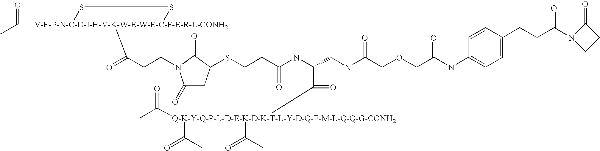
CC([V-E-P-N-C-D-I-H-V-K-W-E-W-E-C-F-E-R-L-CONH2]1(C(=O)CCN2C(=O)CC(SCCC(NC(C([Q-K-Y-Q-P-L-D-E-K-D-K-T-L-Y-D-Q-F-M-L-Q-Q-G-CONH2](C(C)=O)(C(C)=O)C(=O)C)=O)CNC(COCC(NC3=CC=C(CCC(N4CCC4=O)=O)C=C3)=O)=O)=O)C2=O)SS1)=O
